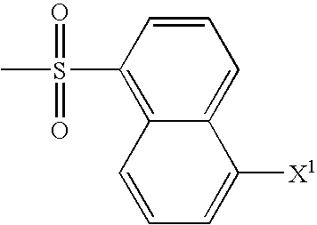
C1=CC(S(C)(=O)=O)=C2C(=C1)C([X1])=CC=C2
